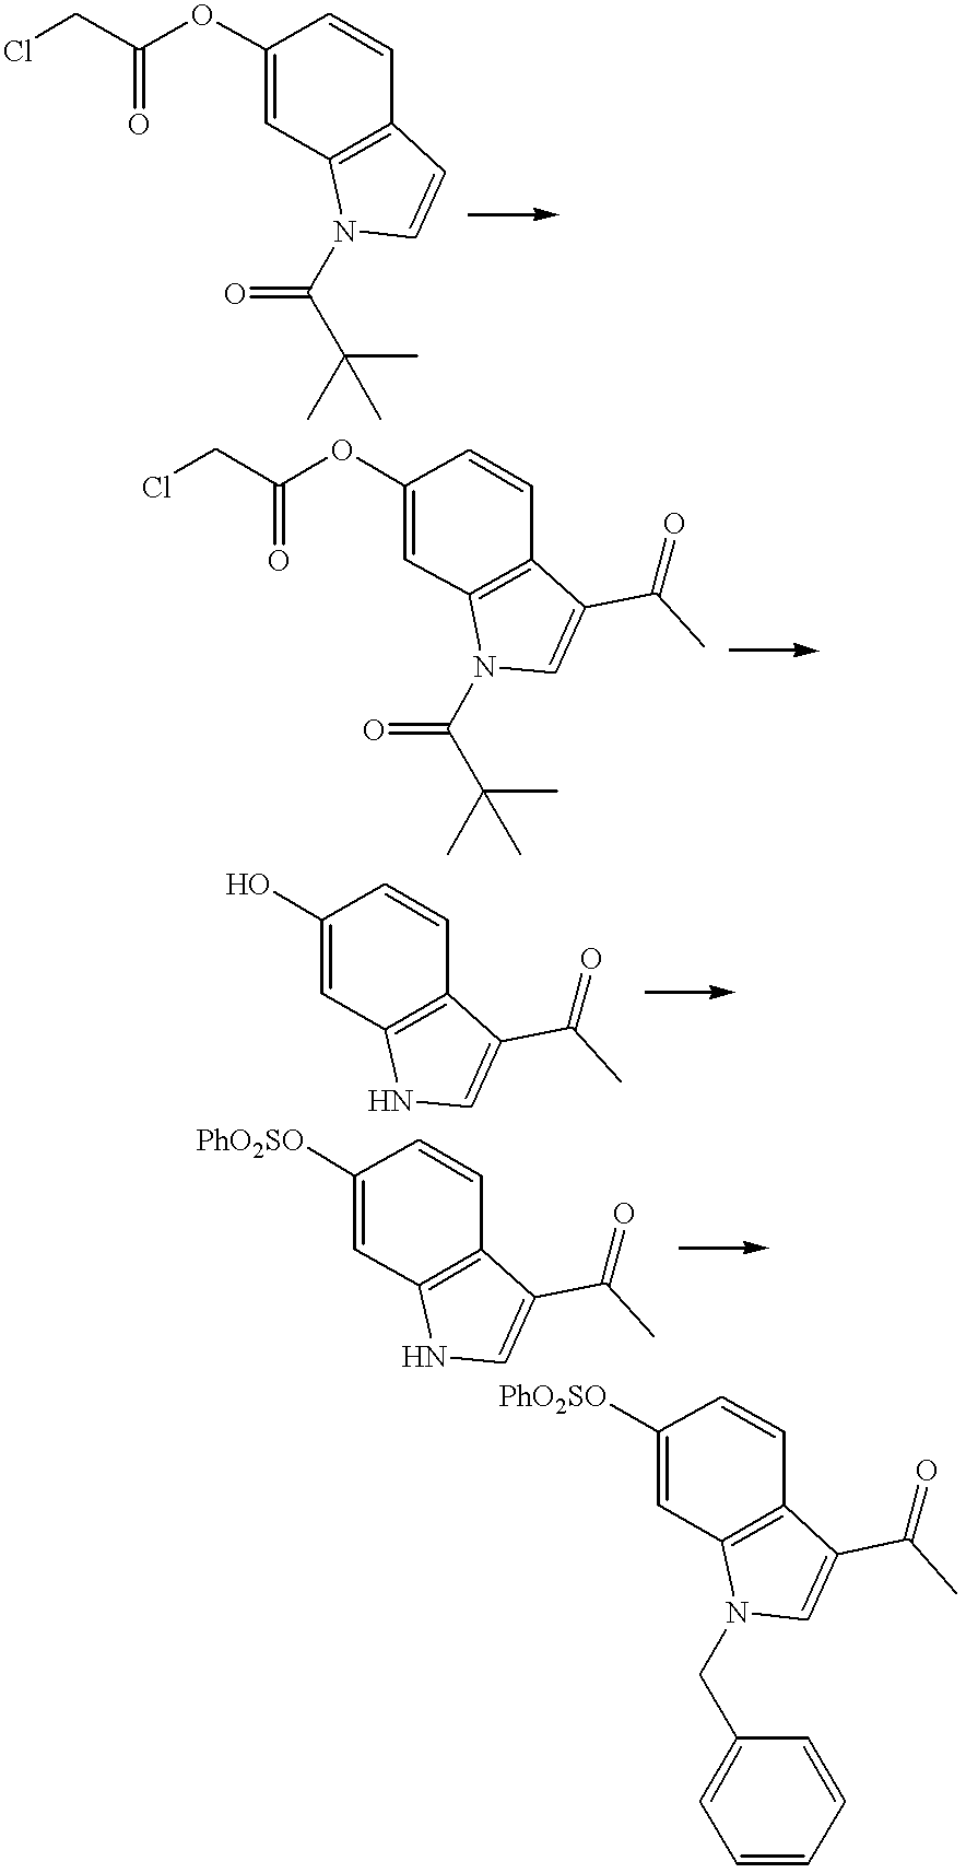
ClCC(OC1=CC2=C(C=C1)C=CN2C(C(C)(C)C)=O)=O.ClCC(OC1=CC2=C(C=C1)C(C(C)=O)=CN2C(C(C)(C)C)=O)=O.[PhO2SO]C1=CC2=C(C=C1)C(C(C)=O)=CN2CC1=CC=CC=C1.[PhO2SO]C1=CC2=C(C=C1)C(C(C)=O)=CN2.OC1=CC2=C(C=C1)C(C(C)=O)=CN2
